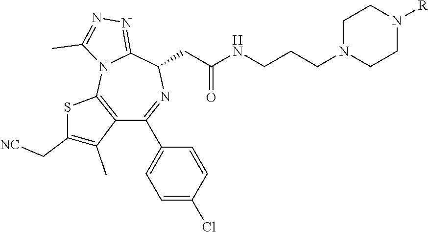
C1N(CCCNC(CC2N=C(C3=CC=C(Cl)C=C3)C3=C(N4C2=NN=C4C)SC(C[NC])=C3C)=O)CCN([R])C1
